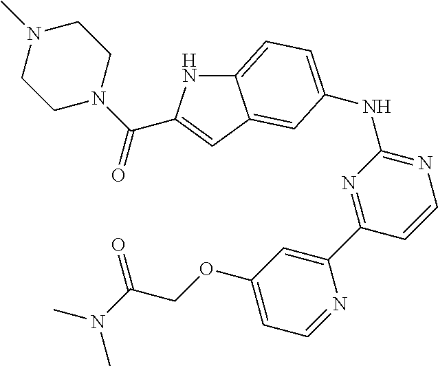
C12=CC=C(NC3=NC=CC(C4=CC(OCC(N(C)C)=O)=CC=N4)=N3)C=C1C=C(C(N1CCN(C)CC1)=O)N2
